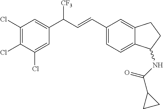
C1(Cl)=C(Cl)C(Cl)=CC(C(C=CC2=CC=C3C(=C2)CCC3NC(=O)C2CC2)[CF3])=C1
